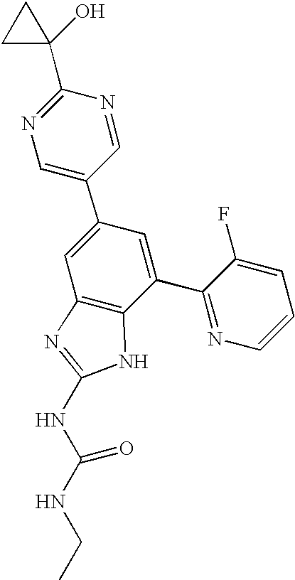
N1=C(C2(O)CC2)N=CC(C2=CC3=C(C(C4=NC=CC=C4F)=C2)NC(NC(NCC)=O)=N3)=C1
